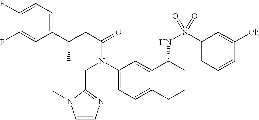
C1(C(CC(=O)N(C2=CC=C3C(=C2)C(NS(=O)(C2=CC=CC(Cl)=C2)=O)CCC3)CC2=NC=CN2C)C)=CC=C(F)C(F)=C1
